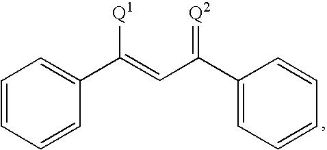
C1=CC=CC(C(=CC(C2=CC=CC=C2)=[Q2])[Q1])=C1
